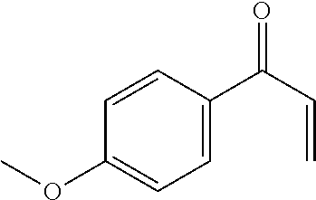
C1(OC)=CC=C(C(C=C)=O)C=C1
